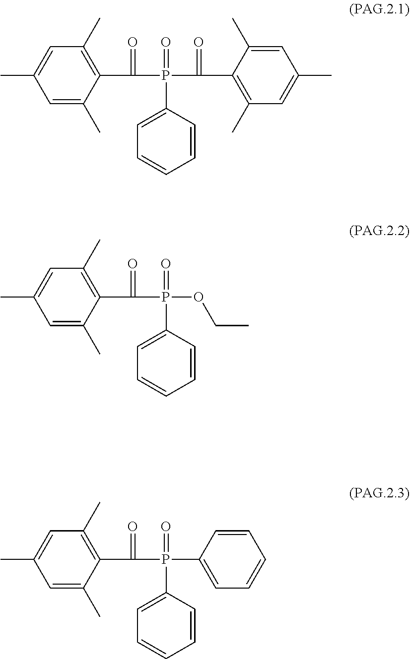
C1(P(=O)(C(C2=C(C)C=C(C)C=C2C)=O)C(=O)C2=C(C)C=C(C)C=C2C)=CC=CC=C1.C1(P(=O)(OCC)C(=O)C2=C(C)C=C(C)C=C2C)=CC=CC=C1.C1(P(=O)(C2=CC=CC=C2)C(=O)C2=C(C)C=C(C)C=C2C)=CC=CC=C1
